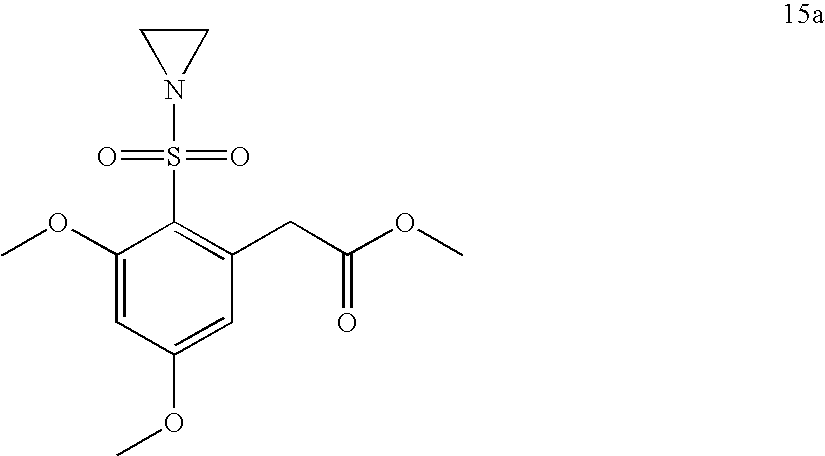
C1(OC)=CC(OC)=CC(CC(OC)=O)=C1S(N1CC1)(=O)=O
